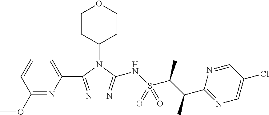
N1=C(OC)C=CC=C1C1=NN=C(NS(C(C(C)C2=NC=C(Cl)C=N2)C)(=O)=O)N1C1CCOCC1
